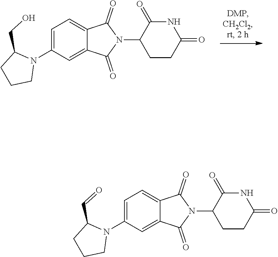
C1(CO)CCCN1C1=CC=C2C(=O)N(C3CCC(=O)NC3=O)C(=O)C2=C1.C1(C=O)CCCN1C1=CC=C2C(=O)N(C3CCC(=O)NC3=O)C(=O)C2=C1
